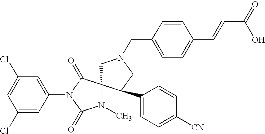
C1=C(Cl)C=C(N2C(=O)C3(N(C)C2=O)CN(CC2=CC=C(C=CC(O)=O)C=C2)CC3C2=CC=C([CN])C=C2)C=C1Cl
